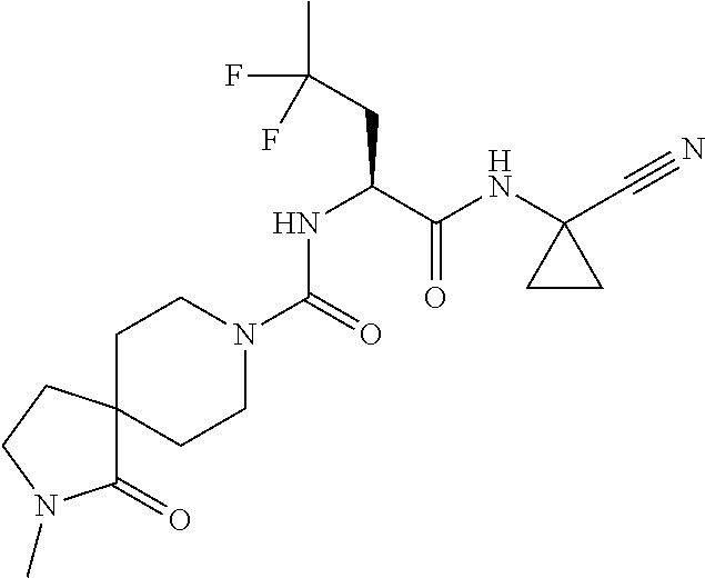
N(C1(C#N)CC1)C(C(CC(F)(C)F)NC(N1CCC2(CC1)C(=O)N(C)CC2)=O)=O
